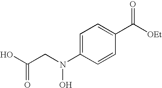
C1=C(N(CC(O)=O)O)C=CC(C([OEt])=O)=C1
